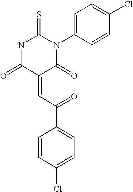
O=C1C(=CC(C2=CC=C(Cl)C=C2)=O)C(=O)N(C2=CC=C(Cl)C=C2)C(=S)N1
